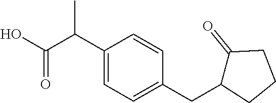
C1(C(C(O)=O)C)=CC=C(CC2C(=O)CCC2)C=C1
